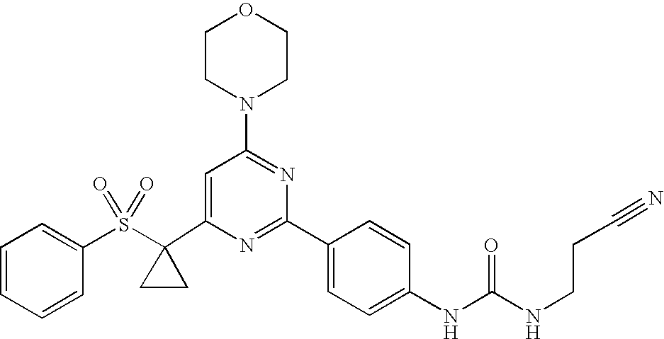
C1(C2(S(C3=CC=CC=C3)(=O)=O)CC2)=CC(N2CCOCC2)=NC(C2=CC=C(NC(=O)NCCC#N)C=C2)=N1
